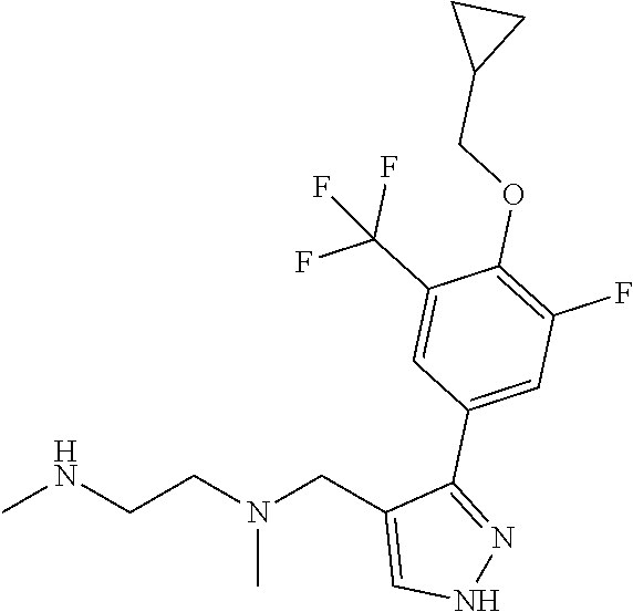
CNCCN(CC1=CNN=C1C1=CC(F)=C(OCC2CC2)C(C(F)(F)F)=C1)C
